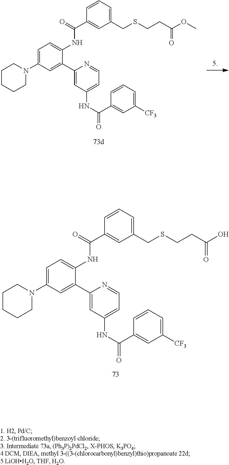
C1=NC(C2=CC(N3CCCCC3)=CC=C2NC(=O)C2=CC(CSCCC(=O)OC)=CC=C2)=CC(NC(C2=CC([CF3])=CC=C2)=O)=C1.C1=NC(C2=CC(N3CCCCC3)=CC=C2NC(=O)C2=CC(CSCCC(=O)O)=CC=C2)=CC(NC(C2=CC([CF3])=CC=C2)=O)=C1
